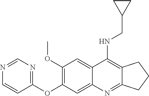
C12=NC3=CC(OC4=NC=NC=C4)=C(OC)C=C3C(NCC3CC3)=C1CCC2
